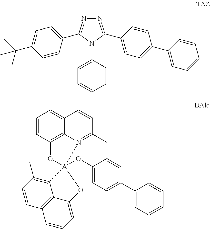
N1=C(C2=CC=C(C3=CC=CC=C3)C=C2)N(C2=CC=CC=C2)C(C2=CC=C(C(C)(C)C)C=C2)=N1.C1=CC2=C3C(=C1)C=CC(C)=N3[Al]1(OC3=CC=C(C4=CC=CC=C4)C=C3)(O2)C2=C(C)C=CC3=C2C(=CC=C3)O1
